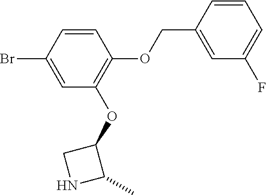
C1=CC(Br)=CC(OC2CNC2C)=C1OCC1=CC(F)=CC=C1
